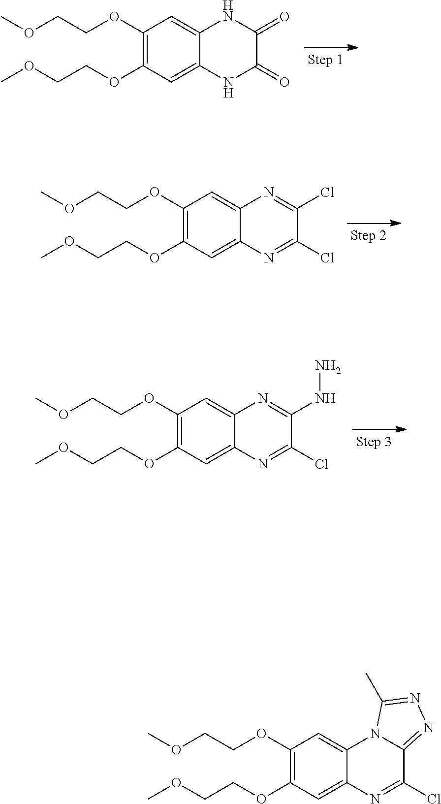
C1(OCCOC)=C(OCCOC)C=C2C(=C1)NC(=O)C(=O)N2.C1(OCCOC)=C(OCCOC)C=C2C(=C1)N=C(Cl)C(Cl)=N2.C1(OCCOC)=C(OCCOC)C=C2C(=C1)N=C(NN)C(Cl)=N2.C1(OCCOC)=C(OCCOC)C=C2C(=C1)N1C(=NN=C1C)C(Cl)=N2
